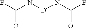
C(N[D]NC(B)=O)(B)=O
